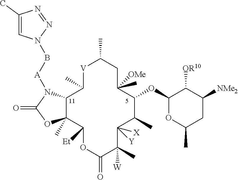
C12C(C)(C([Et])OC(=O)C([W])(C)C([X])([Y])C(C)C(OC3OC(C)CC([NMe2])C3[OR10])C([OMe])(C)CC(C)[V]C1C)OC(=O)N2[A]BN1C=C(C)N=N1
